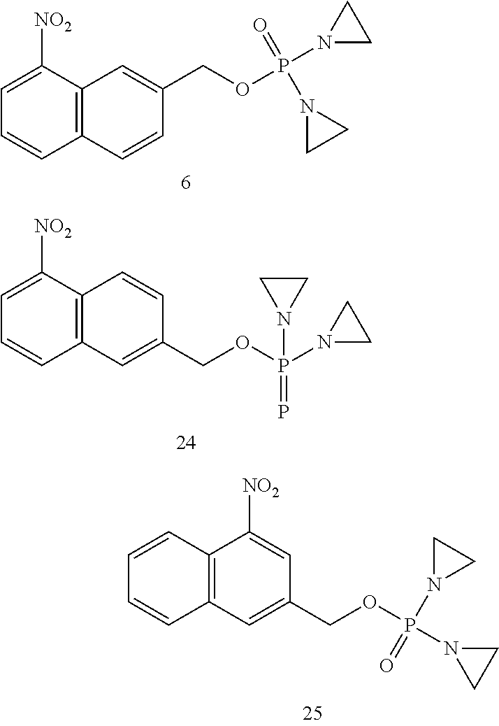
C12=C(C([NO2])=CC=C1)C=C(COP(N1CC1)(=O)N1CC1)C=C2.C12=C(C([NO2])=CC=C1)C=CC(COP(N1CC1)(=P)N1CC1)=C2.C12=C(C=CC=C1)C([NO2])=CC(COP(N1CC1)(N1CC1)=O)=C2
